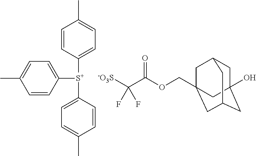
C1([S+](C2=CC=C(C)C=C2)C2=CC=C(C)C=C2)=CC=C(C)C=C1.[-O3S]C(C(OCC12CC3CC(O)(CC(C1)C3)C2)=O)(F)F
